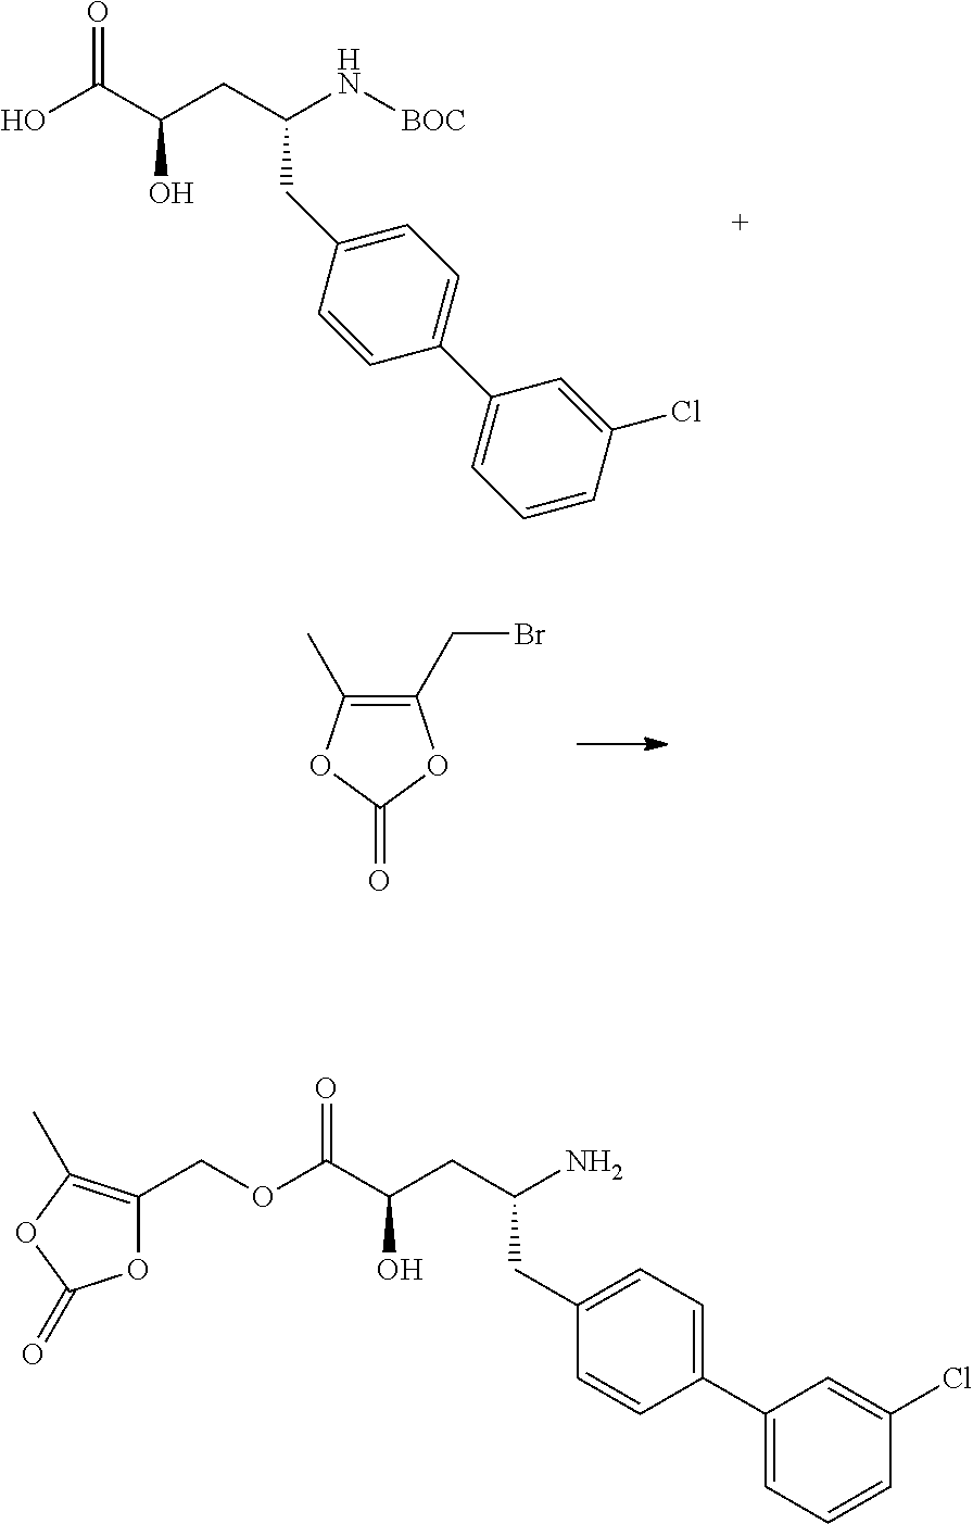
C1(C2=CC=C(CC(CC(C(OCC3=C(C)OC(=O)O3)=O)O)N)C=C2)=CC=CC(Cl)=C1.O=C(C(CC(N[BOC])CC1=CC=C(C2=CC=CC(Cl)=C2)C=C1)O)O.C1(CBr)=C(C)OC(=O)O1
